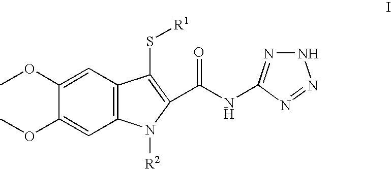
C12=C(C=C(OC)C(OC)=C1)C(S[R1])=C(C(NC1=NNN=N1)=O)N2[R2]
